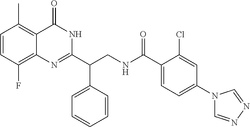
C1(C(CNC(C2=CC=C(N3C=NN=C3)C=C2Cl)=O)C2=CC=CC=C2)=NC2=C(F)C=CC(C)=C2C(=O)N1
